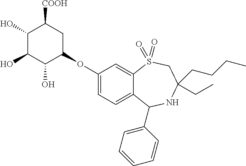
C12=CC=C(OC3CC([COOH])C(O)C(O)C3O)C=C1S(=O)(=O)CC(CC)(CCCC)NC2C1=CC=CC=C1
